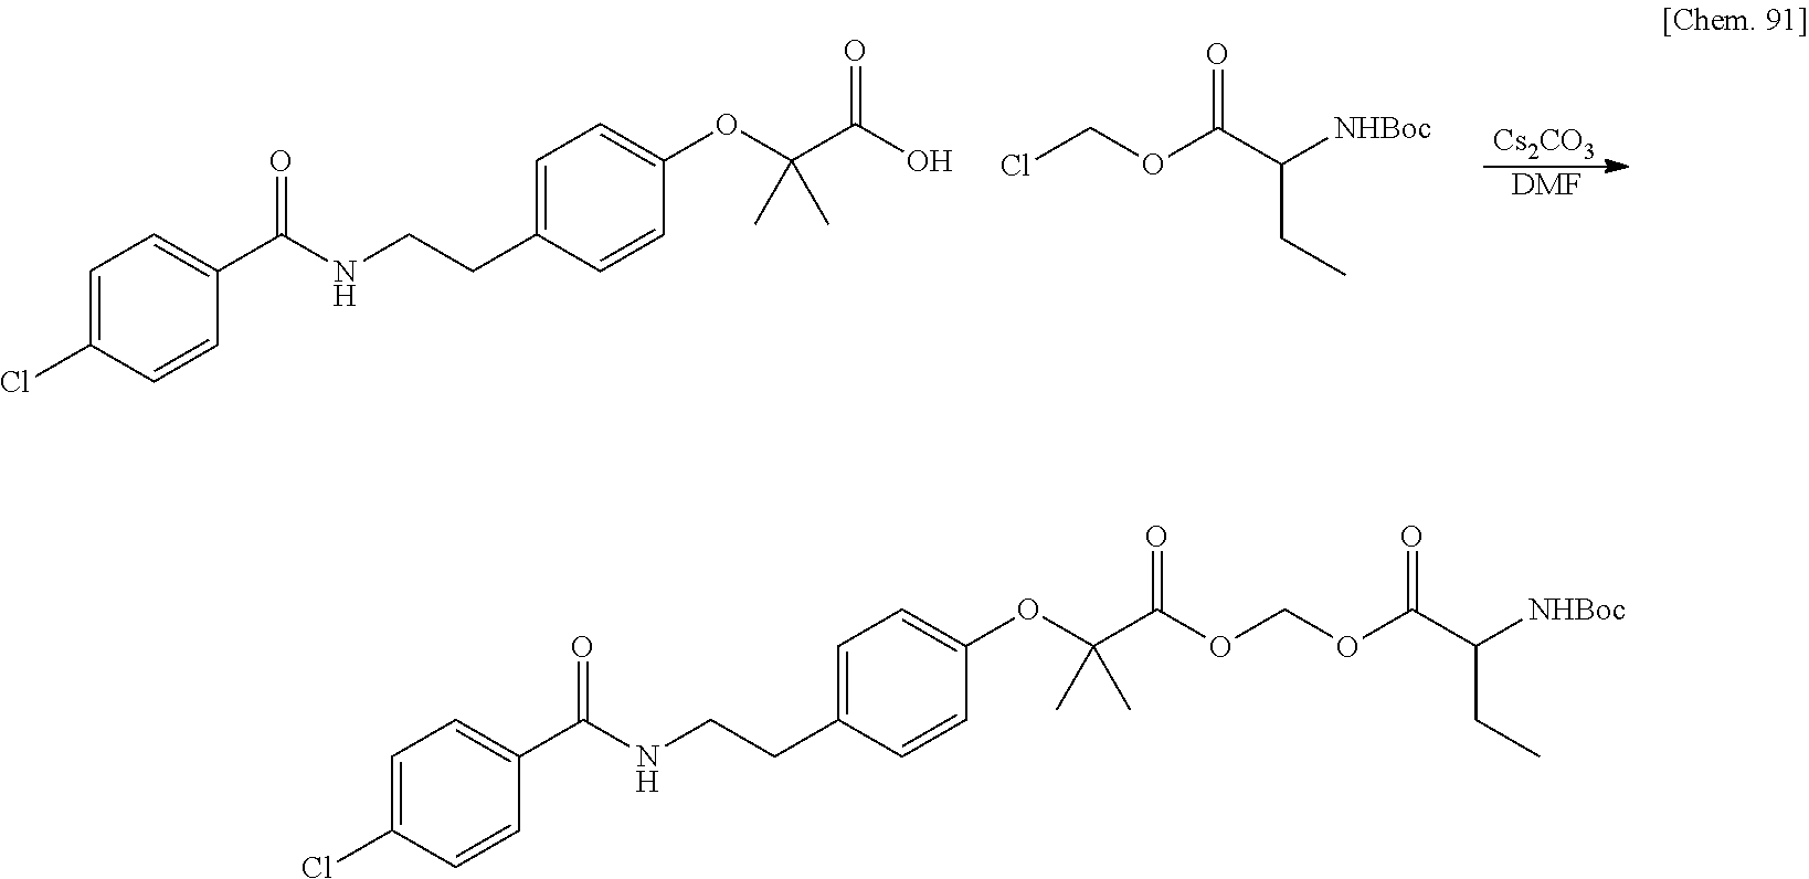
[Cs2CO3].[DMF].C1=C(Cl)C=CC(C(NCCC2=CC=C(OC(C(O)=O)(C)C)C=C2)=O)=C1.ClCOC(C(CC)[NHBoc])=O.C1=C(Cl)C=CC(C(NCCC2=CC=C(OC(C(=O)OCOC(=O)C(CC)[NHBoc])(C)C)C=C2)=O)=C1
